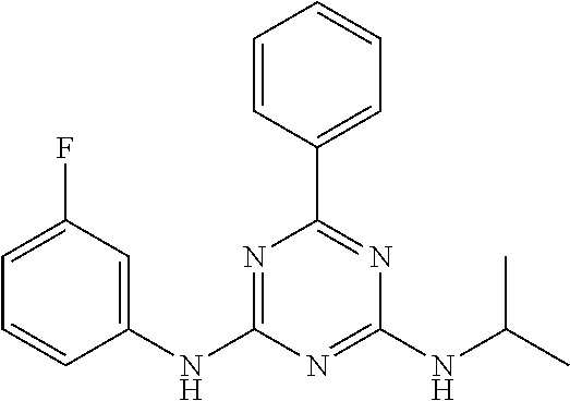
N1=C(NC2=CC(F)=CC=C2)N=C(NC(C)C)N=C1C1=CC=CC=C1
